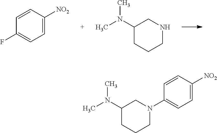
C1=C([NO2])C=CC(F)=C1.C1(N(C)C)CCCNC1.C1(N(C)C)CCCN(C2=CC=C([NO2])C=C2)C1
